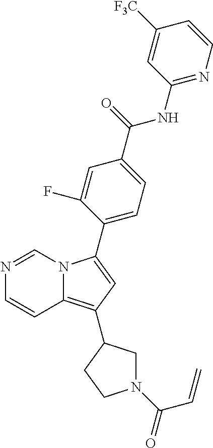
N1=CN2C(=C(C3CN(C(=O)C=C)CC3)C=C2C2=CC=C(C(=O)NC3=NC=CC([F3C])=C3)C=C2F)C=C1
